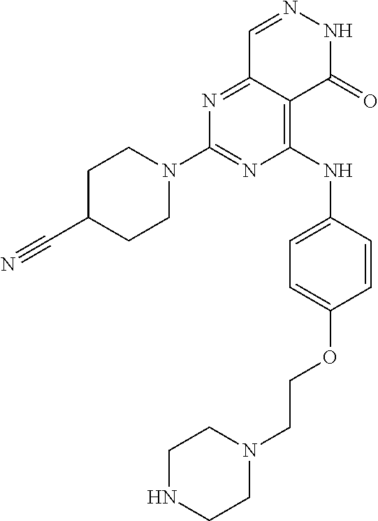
N1=C(N2CCC(C#N)CC2)N=C2C(=C1NC1=CC=C(OCCN3CCNCC3)C=C1)C(=O)NN=C2
